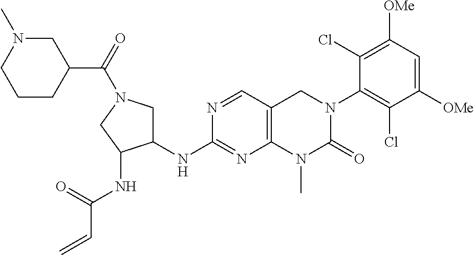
N1=CC2=C(N=C1NC1CN(C(=O)C3CN(C)CCC3)CC1NC(C=C)=O)N(C)C(=O)N(C1=C(Cl)C([OMe])=CC([OMe])=C1Cl)C2
